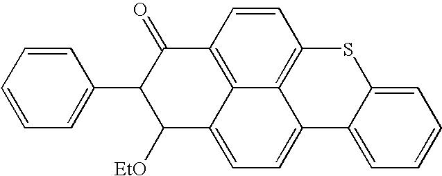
C1=CC=CC=C1C1C([EtO])C2=CC=C3C4=C(C=CC(=C24)C1=O)SC1=CC=CC=C31
